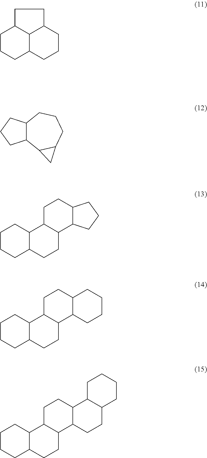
C1CCC2C3C1CCC3CCC2.C12C(CCC1)C1C(CCC2)C1.C1CCC2C(C1)C1C(CC2)C2C(CC1)CCC2.C1CCC2C(C1)C1C(CC2)C2C(CC1)CCCC2.C1CCC2C(C1)C1C(CC2)C2C(CC1)C1C(CC2)CCCC1
